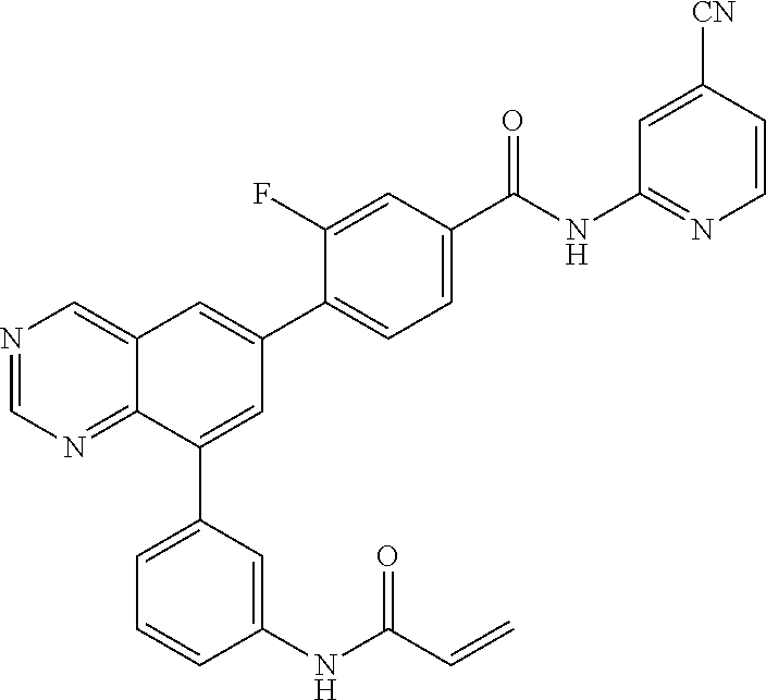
N1=CN=C2C(=C1)C=C(C1=CC=C(C(NC3=NC=CC([CN])=C3)=O)C=C1F)C=C2C1=CC=CC(NC(C=C)=O)=C1
